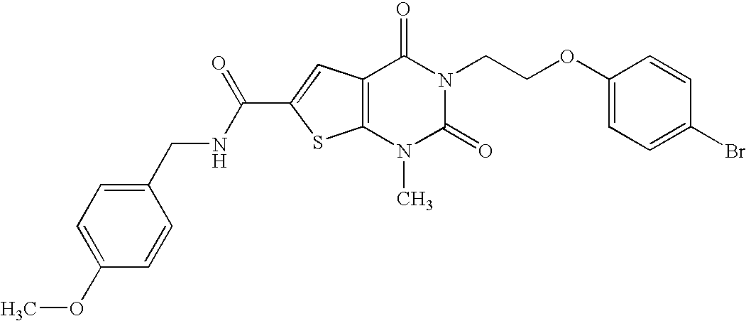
C1(CNC(C2=CC3=C(S2)N(C)C(=O)N(CCOC2=CC=C(Br)C=C2)C3=O)=O)=CC=C(OC)C=C1
